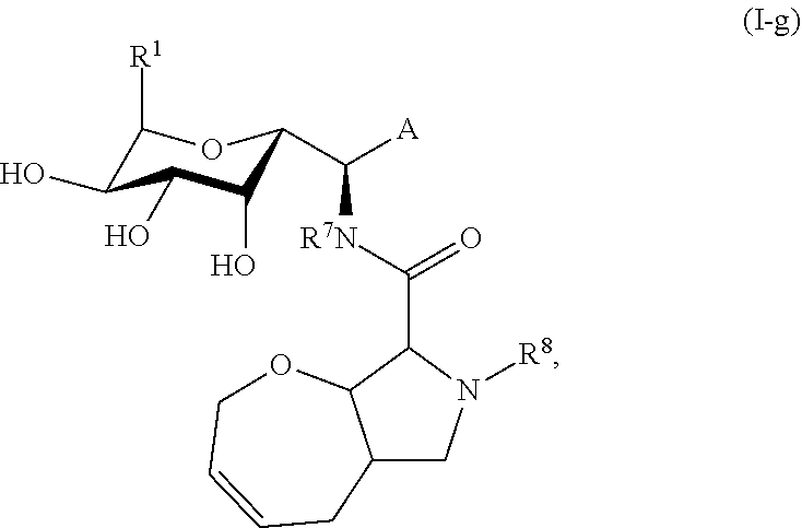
C1([R1])C(O)C(O)C(O)C(C([R7N]C(C2N([R8])CC3C2OCC=CC3)=O)[A])O1
